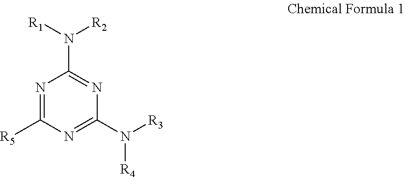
N1=C([R5])N=C(N([R3])[R4])N=C1N([R1])[R2]
